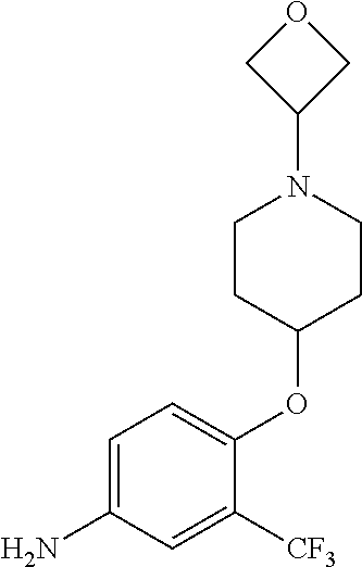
C1=C(N)C=C([CF3])C(OC2CCN(C3COC3)CC2)=C1
